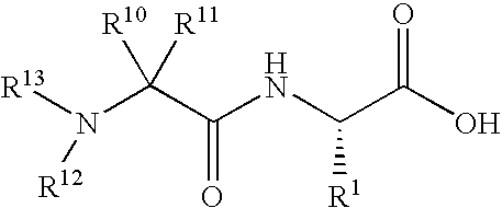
[R13]N(C(C(NC(C(O)=O)[R1])=O)([R10])[R11])[R12]
